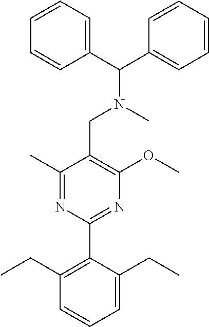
C1(C)=NC(C2=C(CC)C=CC=C2CC)=NC(OC)=C1CN(C)C(C1=CC=CC=C1)C1=CC=CC=C1
